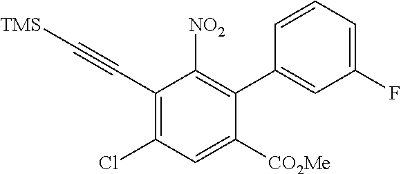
C1(C#C[TMS])=C(Cl)C=C([CO2Me])C(C2=CC(F)=CC=C2)=C1[NO2]
